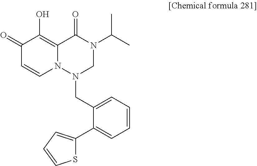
C(N1CN(C(C)C)C(=O)C2=C(O)C(=O)C=CN12)C1=CC=CC=C1C1=CC=CS1
